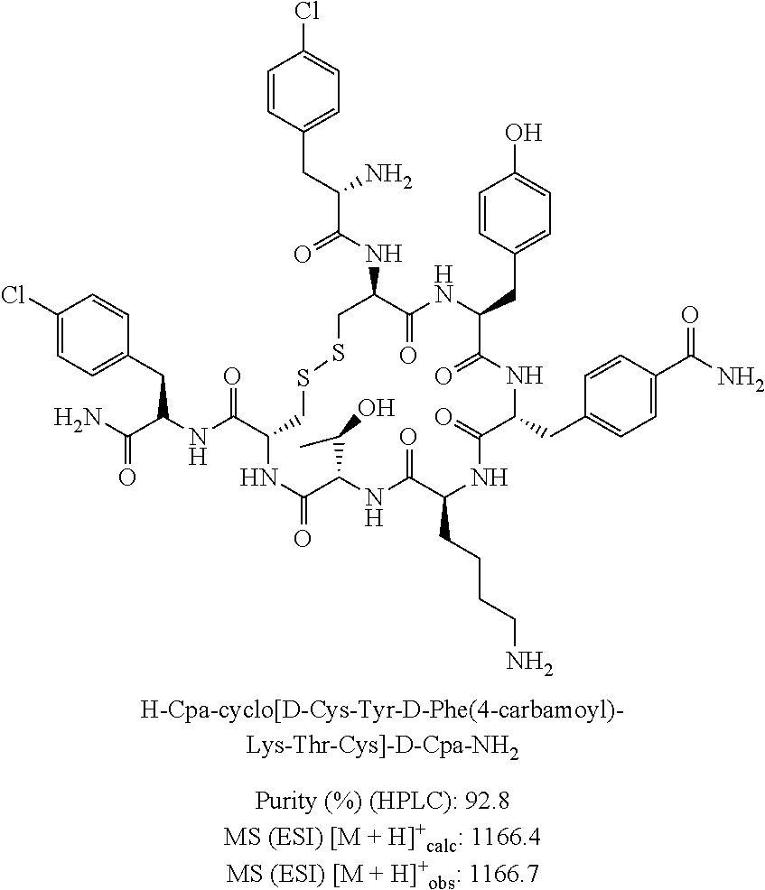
C1=CC(CC(C(NC2C(=O)NC(CC3=CC=C(O)C=C3)C(=O)NC(CC3=CC=C(C(N)=O)C=C3)C(=O)NC(CCCCN)C(=O)NC(C(C)O)C(=O)NC(C(=O)NC(CC3=CC=C(Cl)C=C3)C(=O)N)CSSC2)=O)N)=CC=C1Cl
